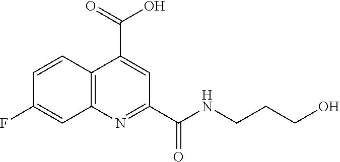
C12=C(N=C(C(NCCCO)=O)C=C1C(=O)O)C=C(F)C=C2
